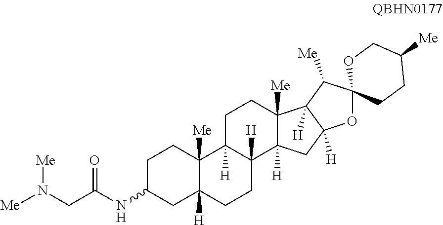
C1C(NC(=O)CN([Me])[Me])CC2([H])C([Me])(C1)C1([H])C([H])(CC2)C2([H])C([Me])(CC1)C1([H])C([H])(C2)OC2(C1[Me])CCC([Me])CO2
